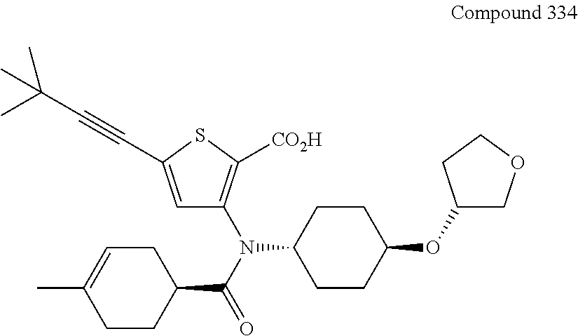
C1=C(C#CC(C)(C)C)SC([CO2H])=C1N(C(=O)C1CC=C(C)CC1)C1CCC(OC2COCC2)CC1
